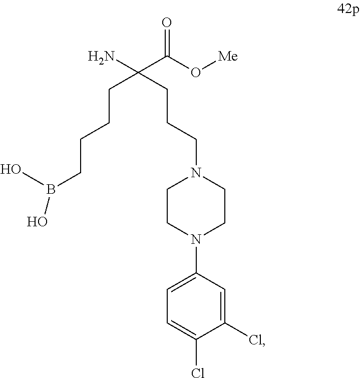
OB(O)CCCCC(CCCN1CCN(C2=CC=C(Cl)C(Cl)=C2)CC1)(N)C(O[Me])=O
